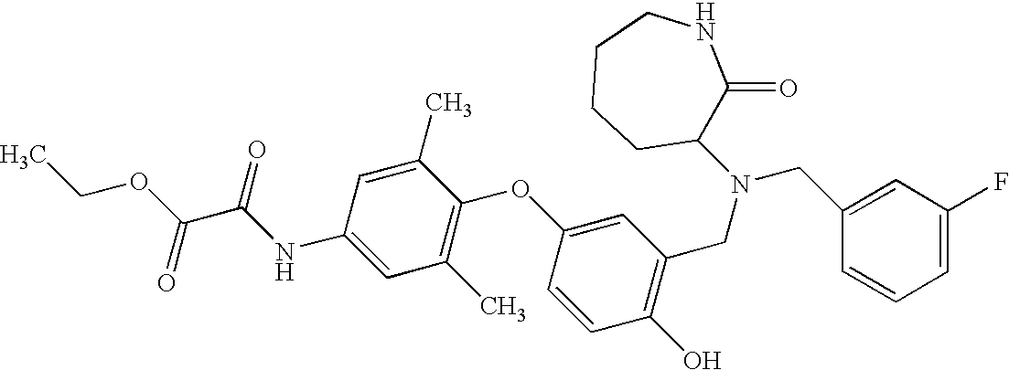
C1(NC(C(OCC)=O)=O)=CC(C)=C(OC2=CC(CN(C3C(=O)NCCCC3)CC3=CC(F)=CC=C3)=C(O)C=C2)C(C)=C1
